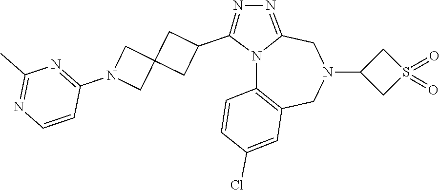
N12C3=C(CN(C4CS(=O)(=O)C4)CC1=NN=C2C1CC2(C1)CN(C1=NC(C)=NC=C1)C2)C=C(Cl)C=C3
